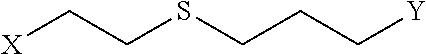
[X]CCSCCC[Y]
